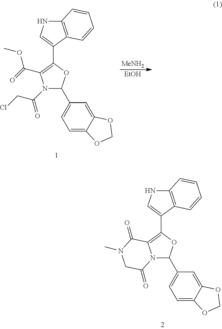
C1(C2=CNC3=C2C=CC=C3)=C(C(=O)OC)N(C(=O)CCl)C(C2=CC=C3C(=C2)OCO3)O1.[MeNH2].[EtOH].C1(C2=CNC3=C2C=CC=C3)=C2N(C(C3=CC=C4C(=C3)OCO4)O1)C(=O)CN(C)C2=O
